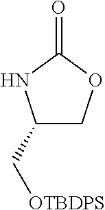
C1(C[OTBDPS])COC(=O)N1
